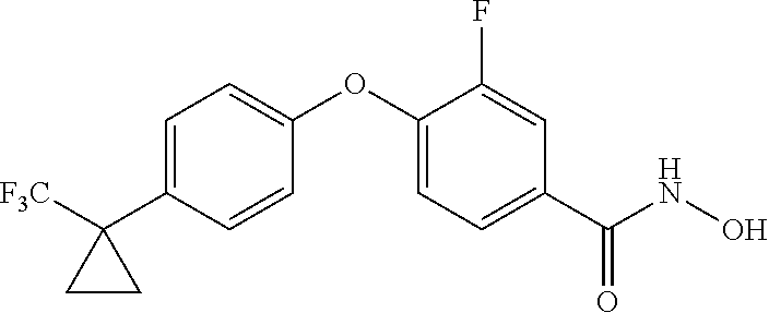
C1=C(C2([F3C])CC2)C=CC(OC2=CC=C(C(NO)=O)C=C2F)=C1
